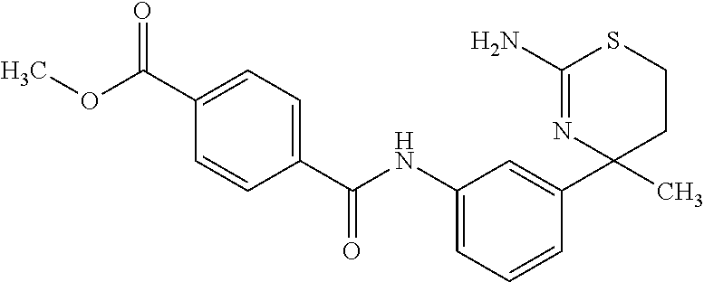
O=C(C1=CC=C(C(NC2=CC=CC(C3(C)CCSC(N)=N3)=C2)=O)C=C1)OC
